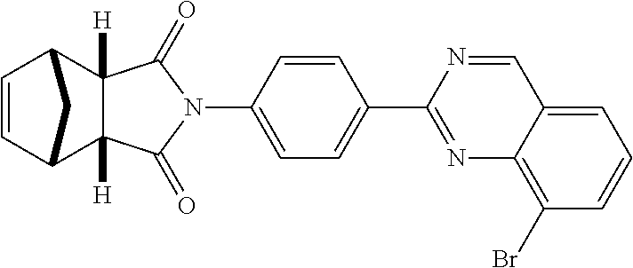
N1(C2=CC=C(C3=NC4=C(Br)C=CC=C4C=N3)C=C2)C(=O)C2([H])C([H])(C1=O)C1C=CC2C1
